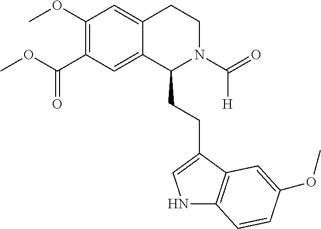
COC1=C(C(OC)=O)C=C2C(=C1)CCN(C(=O)[H])C2CCC1=CNC2=C1C=C(OC)C=C2
